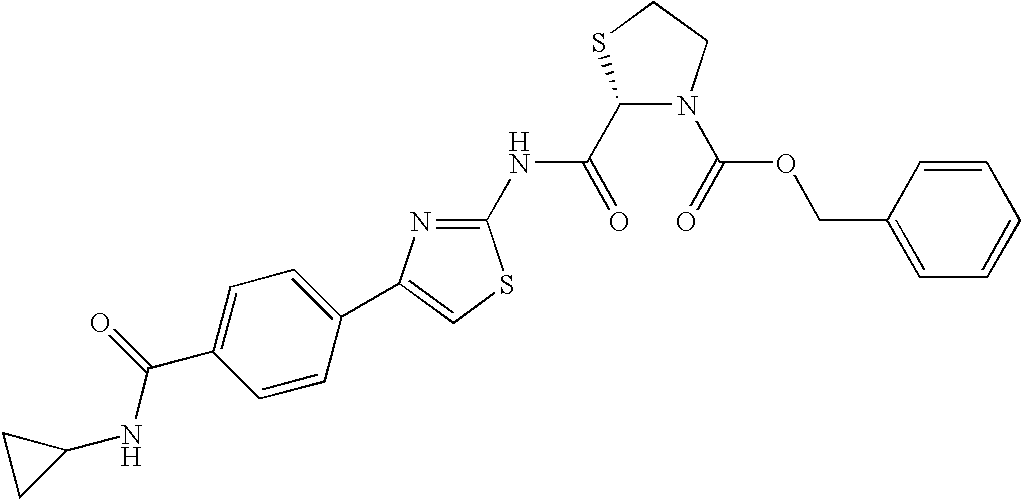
C1(C(=O)NC2=NC(C3=CC=C(C(=O)NC4CC4)C=C3)=CS2)N(C(=O)OCC2=CC=CC=C2)CCS1
